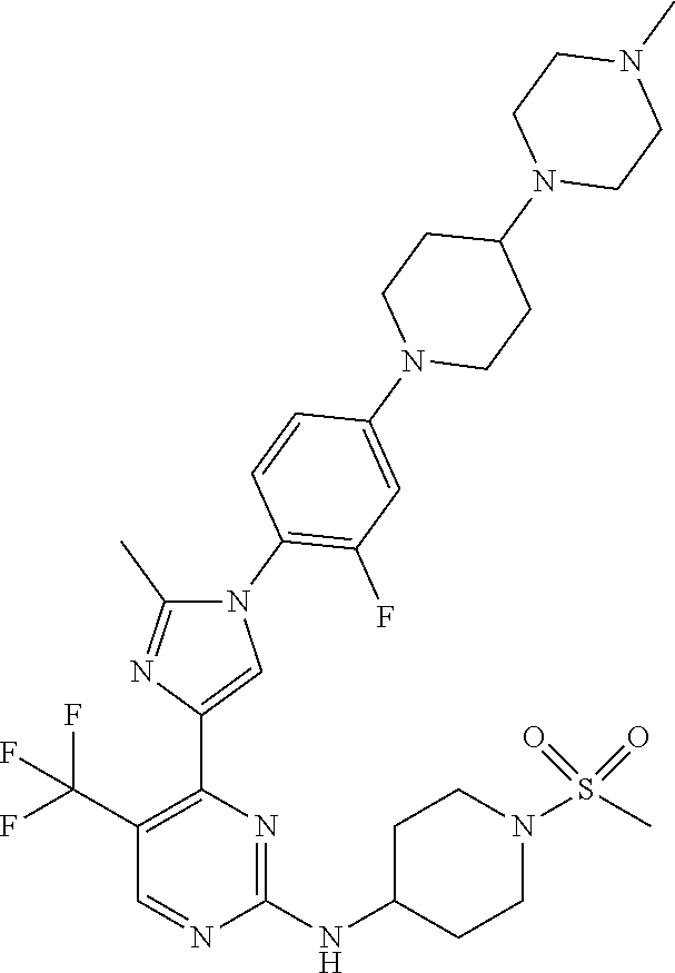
C1=NC(NC2CCN(S(C)(=O)=O)CC2)=NC(C2=CN(C3=C(F)C=C(N4CCC(N5CCN(C)CC5)CC4)C=C3)C(C)=N2)=C1C(F)(F)F
